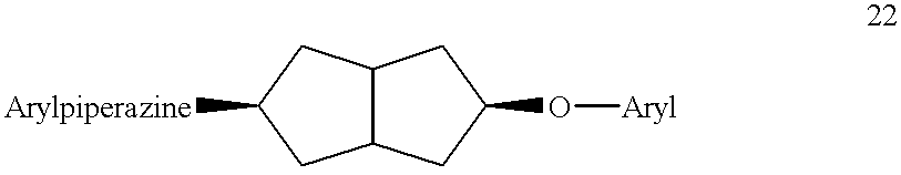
C12C(CC(O[Aryl])C1)CC([Arylpiperazine])C2
